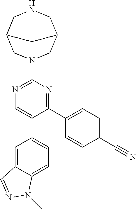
N1=C(C2=CC=C(C#N)C=C2)C(C2=CC=C3C(=C2)C=NN3C)=CN=C1N1CC2CNCC(C1)C2
